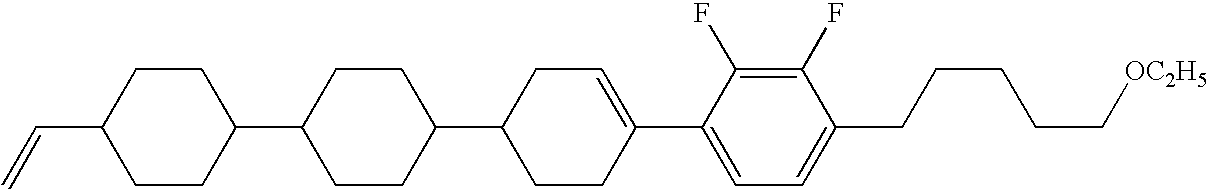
C1(F)=C(F)C(C2=CCC(C3CCC(C4CCC(C=C)CC4)CC3)CC2)=CC=C1CCCCC[OC2H5]
